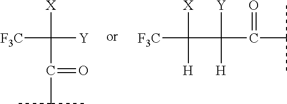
[F3C]C([Y])([X])C(=O)C(C)C.[F3C]C(C(C(C(C)C)=O)([Y])[H])([X])[H]
